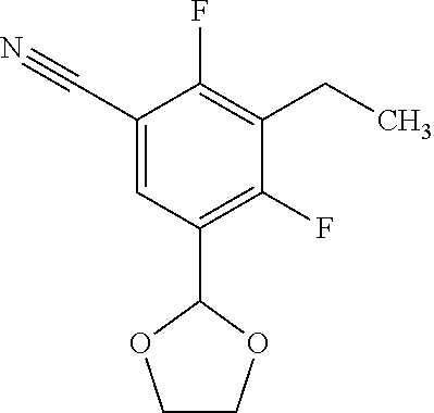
C1(C#N)=CC(C2OCCO2)=C(F)C(CC)=C1F
